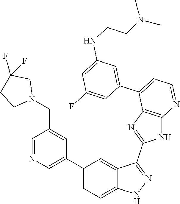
C1=NC=C(C2=CC=C3C(=C2)C(C2=NC4=C(N2)N=CC=C4C2=CC(NCCN(C)C)=CC(F)=C2)=NN3)C=C1CN1CC(F)(F)CC1
